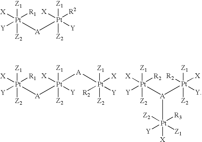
[Z1][Pt]([Y])([X])([R1])([Z2])[A][Pt]([Z1])([Y])([X])([Z2])[A][Pt]([Z2])([X])([Y])([R2])[Z1].[Z1][Pt]([Y])([X])([R2])([Z2])[A]([Pt]([Z1])([Y])([X])([R2])[Z2])[Pt]([Y])([Z2])([R3])([X])[Z1].[Z1][Pt]([Y])([X])([R1])([Z2])[A][Pt]([Z1])([Y])([R2])([X])[Z2]
